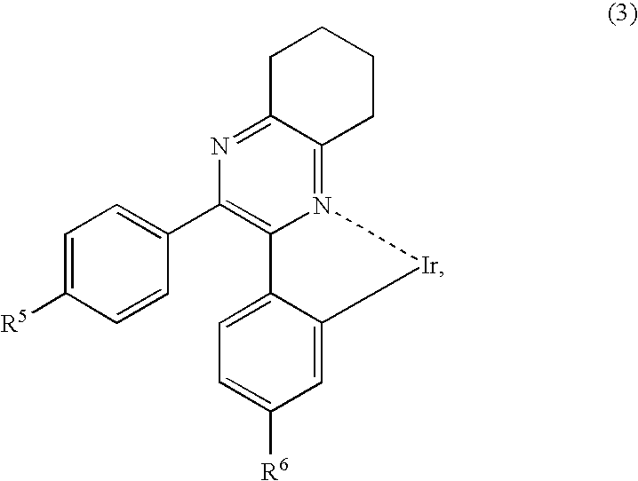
N12=C3C(=NC(C4=CC=C([R5])C=C4)=C1C1=CC=C([R6])C=C1[Ir]2)CCCC3
